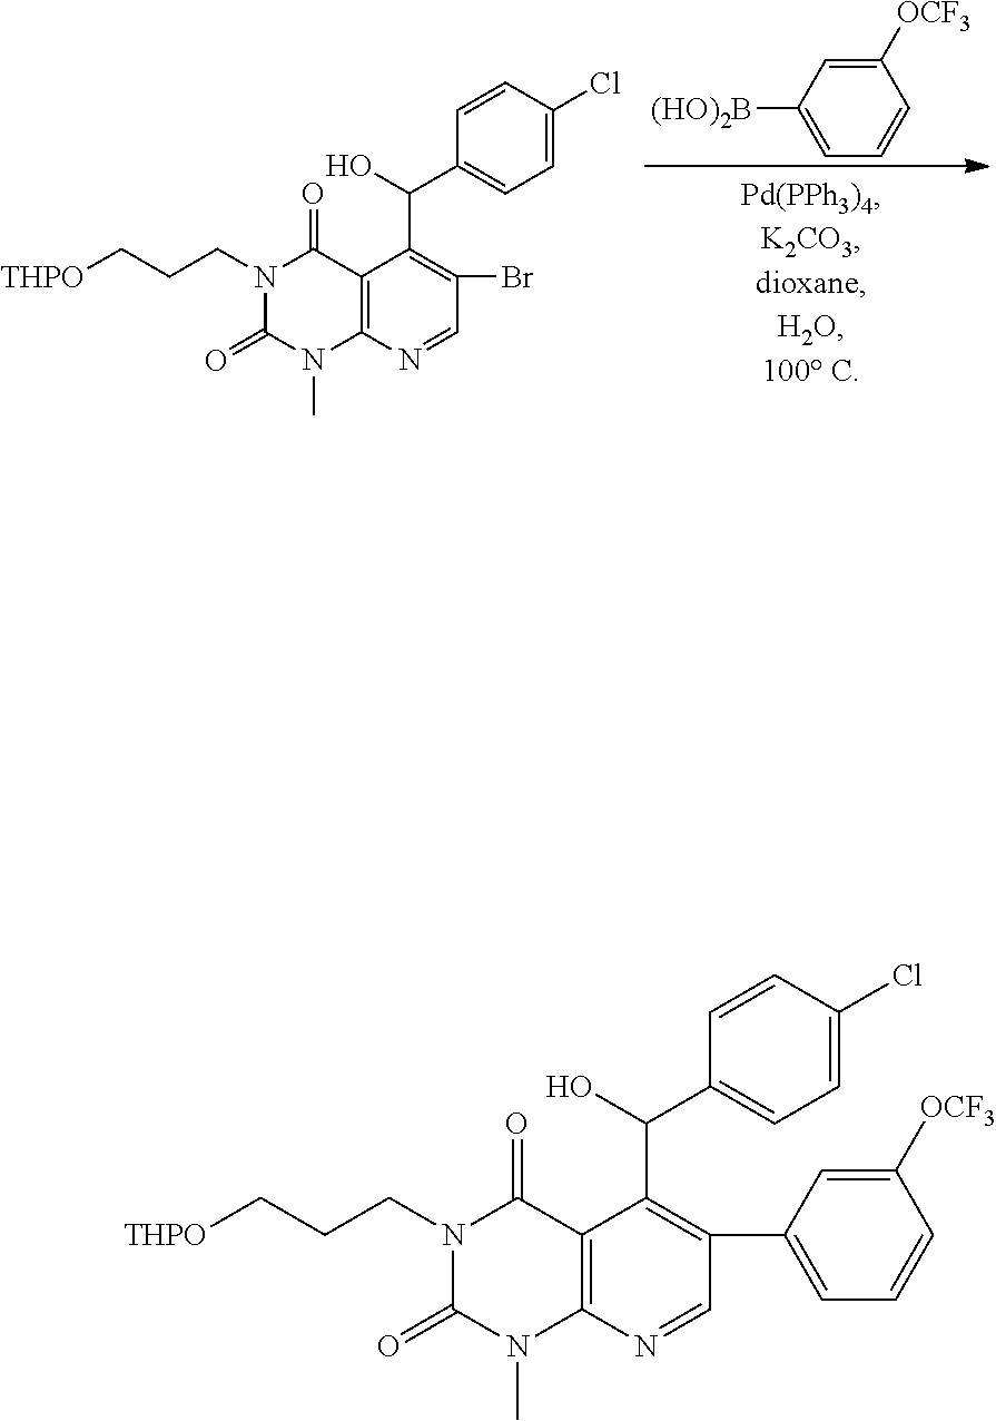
N1(CCC[THPO])C(=O)N(C)C2=C(C1=O)C(C(O)C1=CC=C(Cl)C=C1)=C(C1=CC=CC([OCF3])=C1)C=N2.N1(CCC[THPO])C(=O)N(C)C2=C(C1=O)C(C(O)C1=CC=C(Cl)C=C1)=C(Br)C=N2.C1([OCF3])=CC([(HO)2B])=CC=C1
